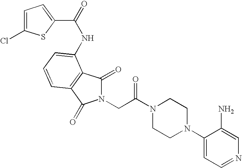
C1=C(Cl)SC(C(=O)NC2=CC=CC3=C2C(=O)N(CC(N2CCN(C4=CC=NC=C4N)CC2)=O)C3=O)=C1
